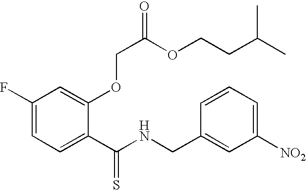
C1(F)=CC=C(C(NCC2=CC([NO2])=CC=C2)=S)C(OCC(OCCC(C)C)=O)=C1
